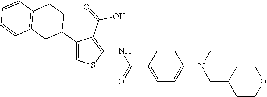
C1(C2CCC3=C(C2)C=CC=C3)=CSC(NC(C2=CC=C(N(C)CC3CCOCC3)C=C2)=O)=C1C(=O)O
